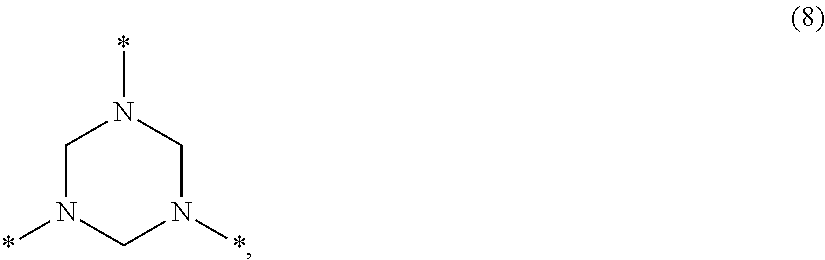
C1N(*)CN(*)CN1*
